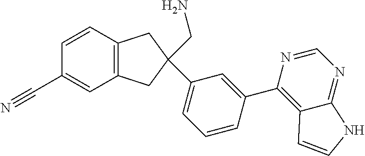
C1=CC2=C(C=C1C#N)CC(C1=CC=CC(C3=C4C(=NC=N3)NC=C4)=C1)(CN)C2
